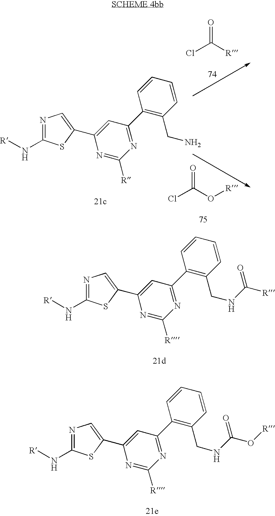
[R]NC1=NC=C(C2=CC(C3=C(CN)C=CC=C3)=NC([R])=N2)S1.O=C(Cl)[R].O=C(Cl)O[R].[R]NC1=NC=C(C2=CC(C3=C(CNC([R])=O)C=CC=C3)=NC([R])=N2)S1.[R]NC1=NC=C(C2=CC(C3=C(CNC(O[R])=O)C=CC=C3)=NC([R])=N2)S1
